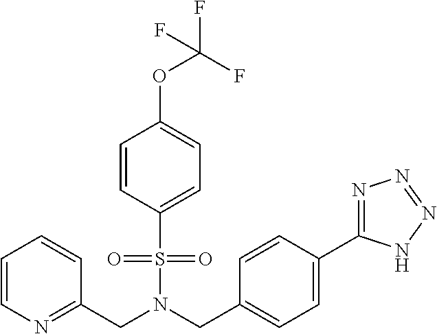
C1=CN=C(CN(CC2=CC=C(C3=NN=NN3)C=C2)S(C2=CC=C(OC(F)(F)F)C=C2)(=O)=O)C=C1
